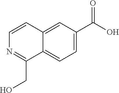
C12=CC(C(O)=O)=CC=C1C(CO)=NC=C2
